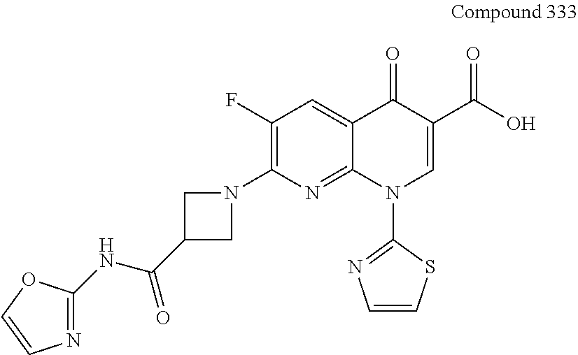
C(=O)(C1CN(C2=C(F)C=C3C(=N2)N(C2=NC=CS2)C=C(C(O)=O)C3=O)C1)NC1=NC=CO1
